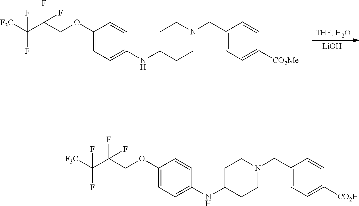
[LiOH].C1(NC2=CC=C(OCC(C([F3C])(F)F)(F)F)C=C2)CCN(CC2=CC=C([CO2Me])C=C2)CC1.N(C1=CC=C(OCC(C([F3C])(F)F)(F)F)C=C1)C1CCN(CC2=CC=C([CO2H])C=C2)CC1
